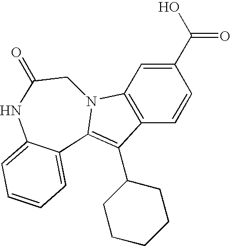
C1(C(O)=O)=CC2=C(C=C1)C(C1CCCCC1)=C1N2CC(=O)NC2=CC=CC=C12
